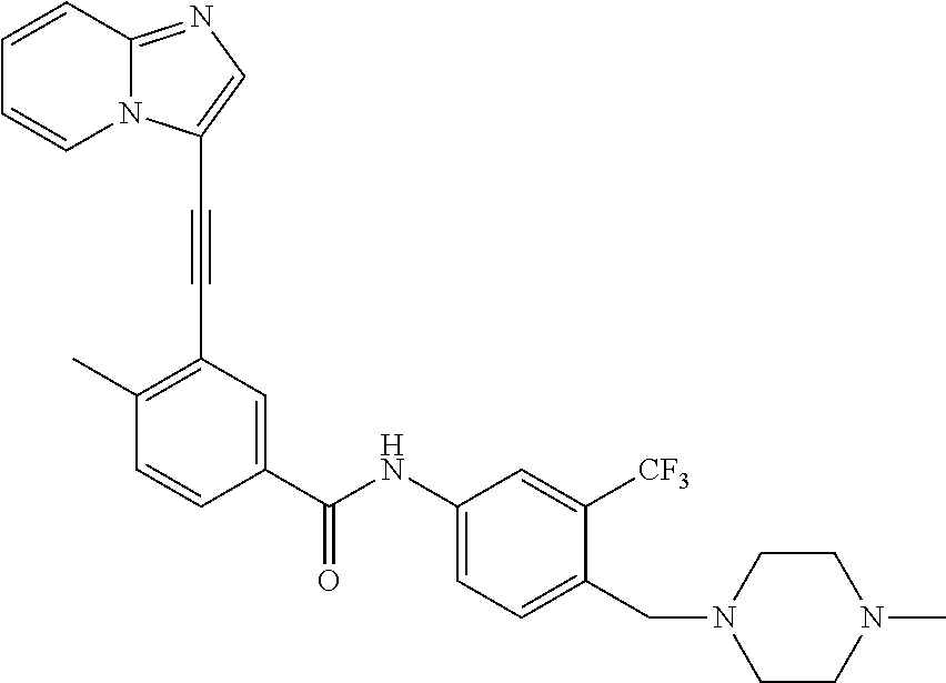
C1=CC2=NC=C(C#CC3=C(C)C=CC(C(=O)NC4=CC=C(CN5CCN(C)CC5)C([CF3])=C4)=C3)N2C=C1
